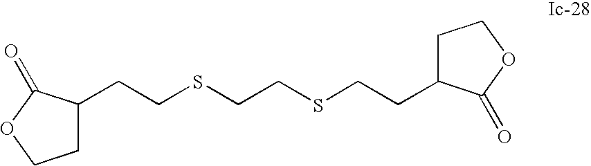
C(CSCCSCCC1CCOC1=O)C1CCOC1=O
